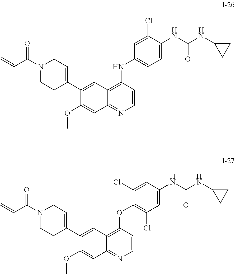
C1=C(Cl)C(NC(NC2CC2)=O)=CC=C1NC1=C2C(=NC=C1)C=C(OC)C(C1=CCN(C(C=C)=O)CC1)=C2.C1(Cl)=CC(NC(NC2CC2)=O)=CC(Cl)=C1OC1=C2C(=NC=C1)C=C(OC)C(C1=CCN(C(C=C)=O)CC1)=C2
